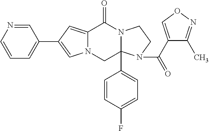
C12=CC(C3=CC=CN=C3)=CN1CC1(C3=CC=C(F)C=C3)N(C2=O)CCN1C(C1=CON=C1C)=O
